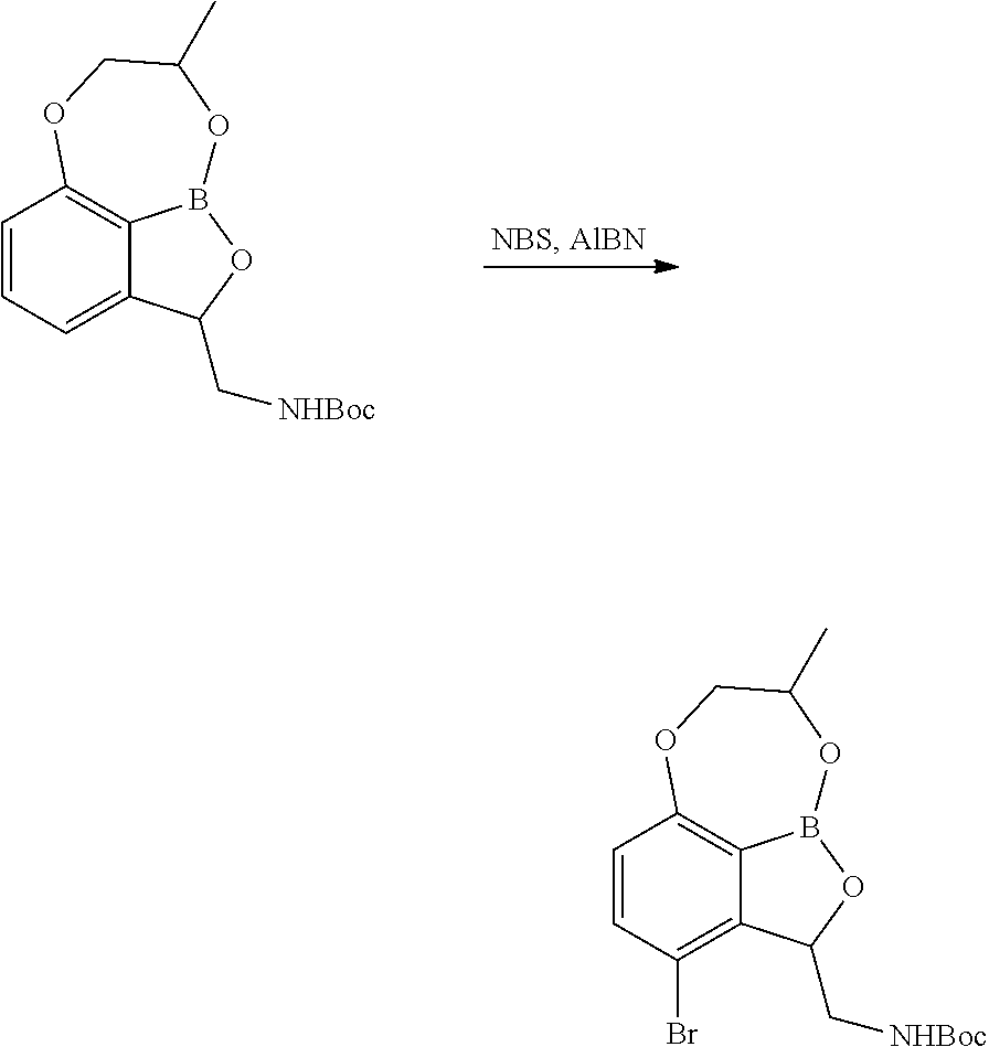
C1=CC=C2C3=C1OCC(C)OB3OC2C[NHBoc].C1=CC(Br)=C2C3=C1OCC(C)OB3OC2C[NHBoc]
